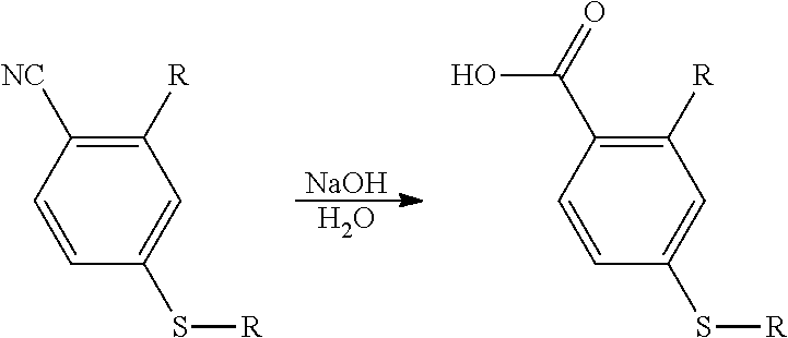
[NaOH].O.C1([R])=C([NC])C=CC(S[R])=C1.C1([R])=C(C(O)=O)C=CC(S[R])=C1
